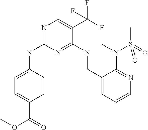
N1=C(NC2=CC=C(C(=O)OC)C=C2)N=C(NCC2=CC=CN=C2N(C)S(=O)(C)=O)C(C(F)(F)F)=C1
